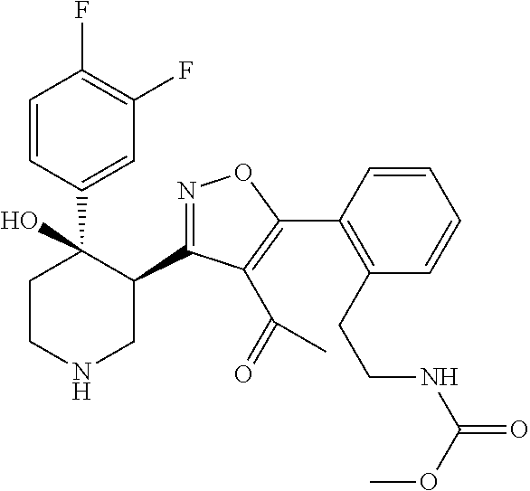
C1=CC(C2(O)CCNCC2C2=NOC(C3=C(CCNC(=O)OC)C=CC=C3)=C2C(=O)C)=CC(F)=C1F
